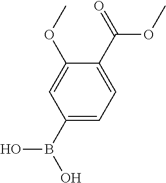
C1(OC)=CC(B(O)O)=CC=C1C(OC)=O
